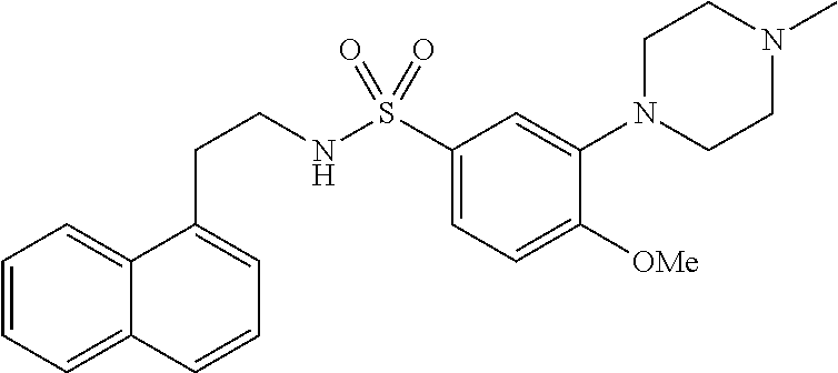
C1=CC=C2C(=C1)C(CCNS(C1=CC=C([OMe])C(N3CCN(C)CC3)=C1)(=O)=O)=CC=C2
